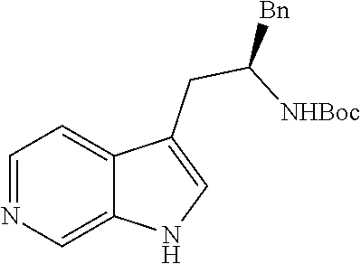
C1=NC=C2C(=C1)C(CC([NHBoc])[Bn])=CN2
